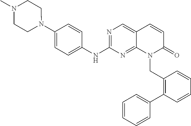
N1(C2=CC=C(NC3=NC=C4C(=N3)N(CC3=C(C5=CC=CC=C5)C=CC=C3)C(=O)C=C4)C=C2)CCN(C)CC1
